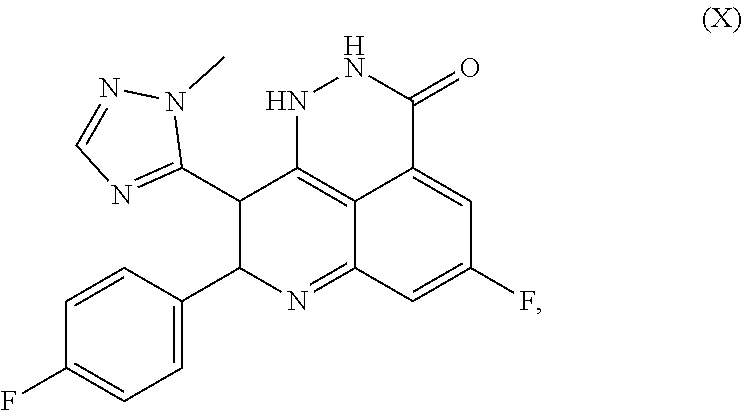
C1(C2C3=C4C(=CC(F)=CC4=NC2C2=CC=C(F)C=C2)C(=O)NN3)=NC=NN1C
